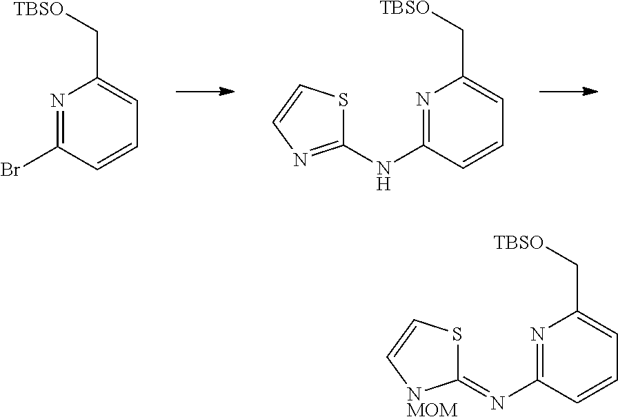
N1=C(Br)C=CC=C1C[TBSO].N1=C(NC2=NC=CS2)C=CC=C1C[TBSO].N1=C(N=C2SC=C[NMOM]2)C=CC=C1C[TBSO]
